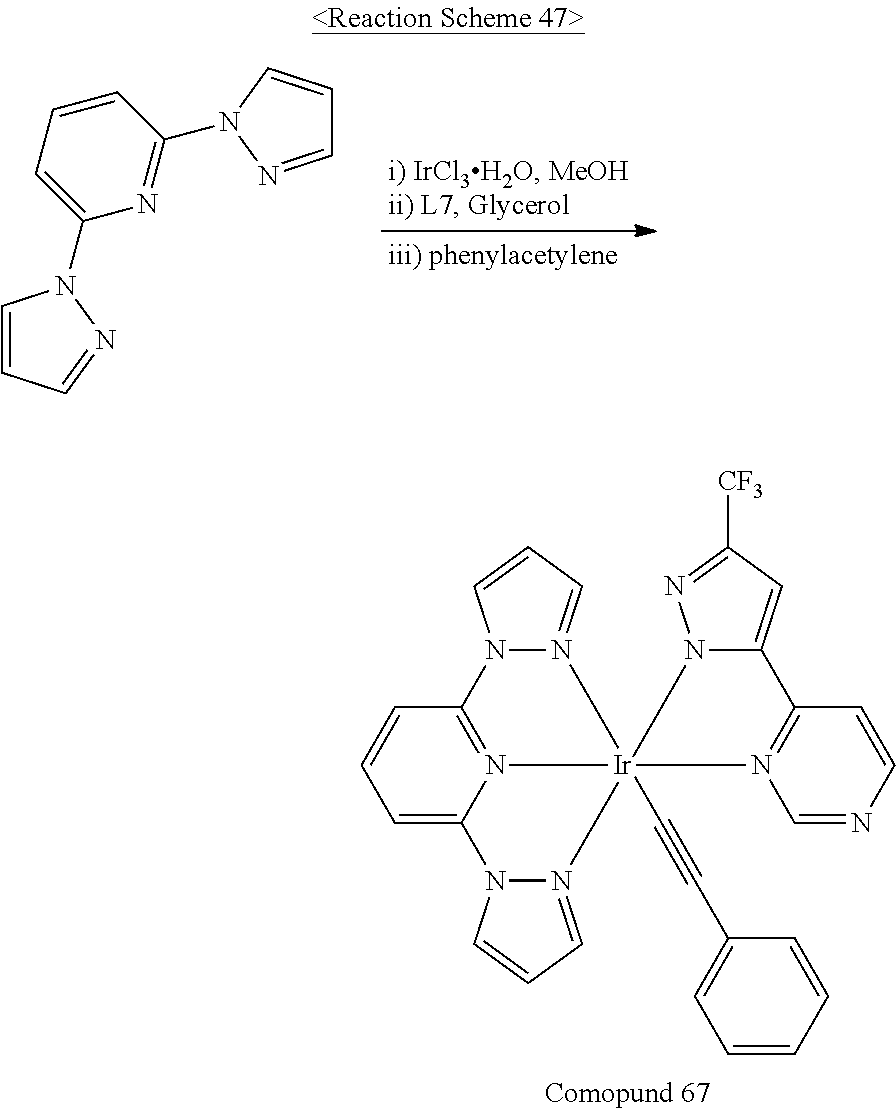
C1=C2N3=C(C=C1)N1N(=CC=C1)[Ir]31(C#CC3=CC=CC=C3)(N3=CC=CN23)N2C(=CC([CF3])=N2)C2=N1C=NC=C2.C1=CC=C(N2C=CC=N2)N=C1N1C=CC=N1
